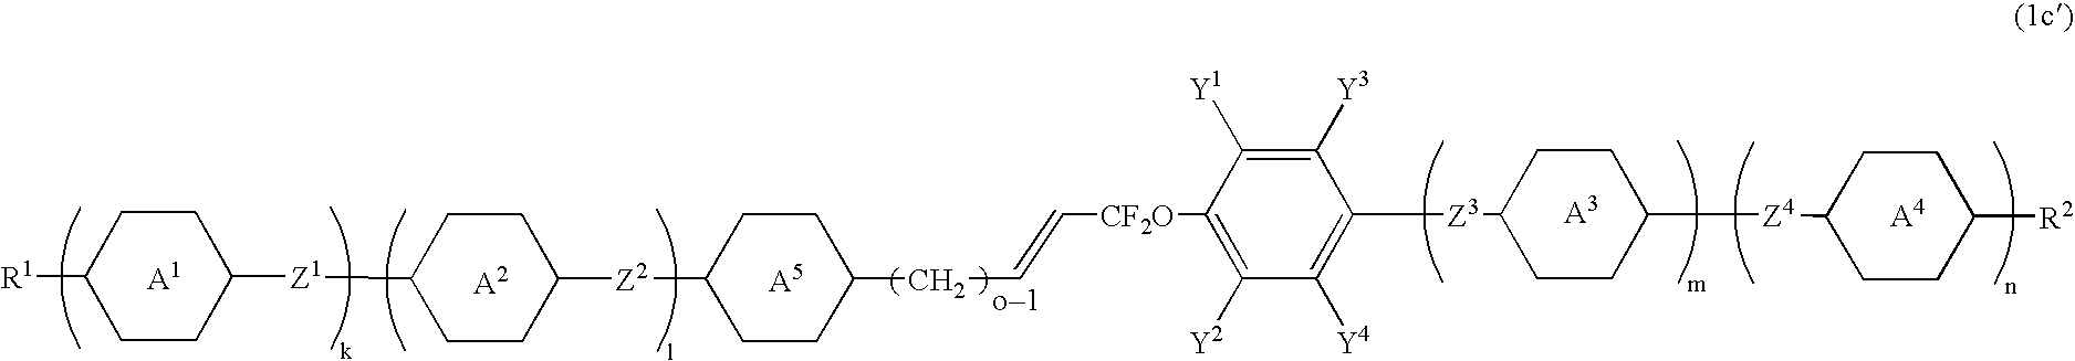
C1CC([Z1]C2CCC([Z2]C3CCC(CC=C[CF2O]C4=C([Y2])C([Y4])=C([Z3]C5CCC([Z4]C6CCC([R2])CC6)CC5)C([Y3])=C4[Y1])CC3)CC2)CCC1[R1]
